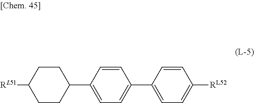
C1([RL51])CCC(C2=CC=C(C3=CC=C([RL52])C=C3)C=C2)CC1
